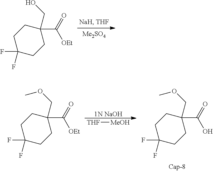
C1CC(F)(F)CCC1(C(=O)[OEt])CO.[1N NaOH].[THF][MeOH].C1CC(F)(F)CCC1(C(=O)[OEt])COC.C1CC(F)(F)CCC1(C(=O)O)COC
